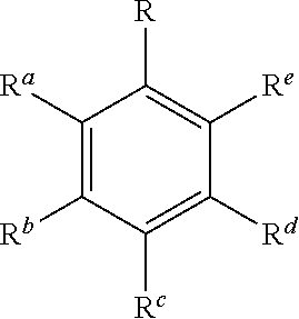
C1([Ra])=C([Rb])C([Rc])=C([Rd])C([Re])=C1[R]
